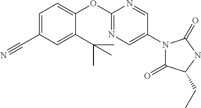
C1=C(C#N)C=C(C(C)(C)C)C(OC2=NC=C(N3C(=O)C(CC)NC3=O)C=N2)=C1
